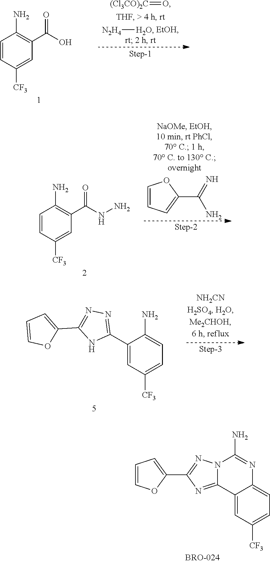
C1=COC(C2=NN3C(=N2)C2=CC([CF3])=CC=C2N=C3N)=C1.C1=CC([CF3])=CC(C(=O)O)=C1N.[N2H4][H2O].[(Cl3CO)2C]=O.C1=CC([CF3])=CC(C(=O)NN)=C1N.C1=CC=C(C(=N)N)O1.C1=CC=C(C2=NN=C(C3=CC([CF3])=CC=C3N)N2)O1
